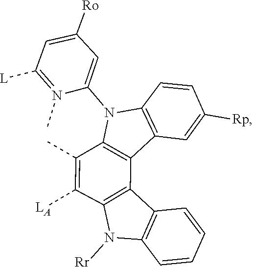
C1=C(N2C3=C(C4=C2C(C)=C([LA])C2=C4C4=C(C=CC=C4)N2[Rr])C=C([Rp])C=C3)N(C)=C([L])C=C1[Ro]
